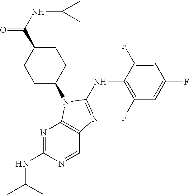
C1(NC2=NC3=C(N=C(NC(C)C)N=C3)N2C2CCC(C(=O)NC3CC3)CC2)=C(F)C=C(F)C=C1F
